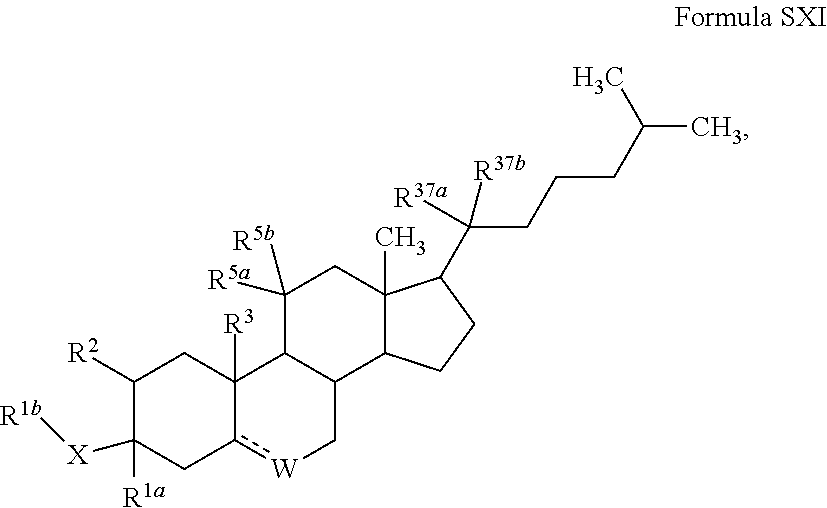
C1([R2])C([R1a])([X][R1b])Cc2[W]CC3C(C2([R3])C1)C([R5b])([R5a])CC1(C)C3CCC1C([R37b])([R37a])CCCC(C)C
